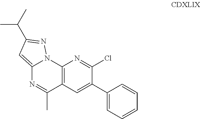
C12=CC(C(C)C)=NN1C1=C(C(C)=N2)C=C(C2=CC=CC=C2)C(Cl)=N1
